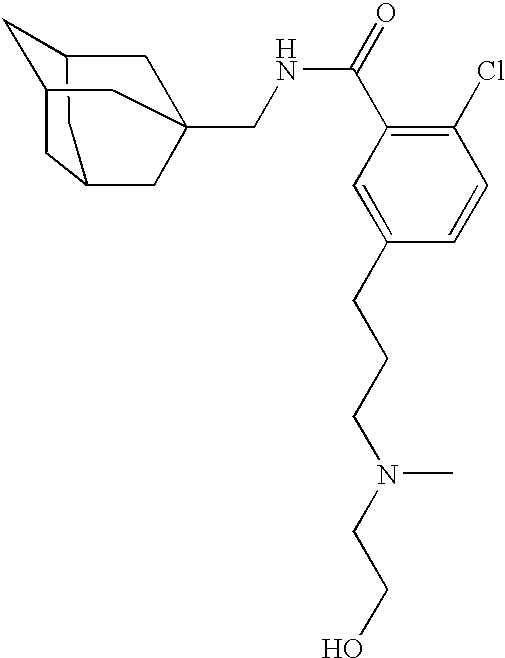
C1C2CC3CC1CC(CNC(C1=C(Cl)C=CC(CCCN(CCO)C)=C1)=O)(C2)C3
